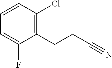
C1(F)=CC=CC(Cl)=C1CCC#N
